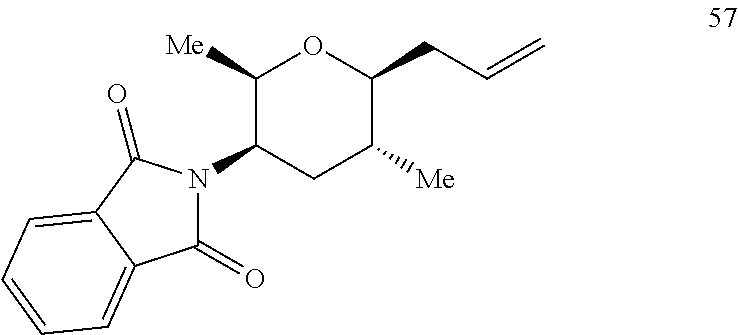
N1(C2C([Me])OC(CC=C)C([Me])C2)C(=O)C2=CC=CC=C2C1=O
